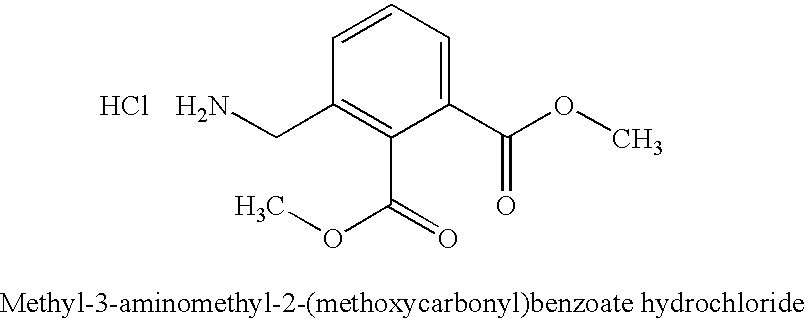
C1=CC(CN)=C(C(=O)OC)C(C(OC)=O)=C1.Cl
